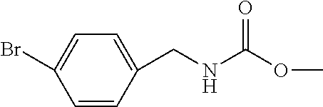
C1=CC(CNC(OC)=O)=CC=C1Br
